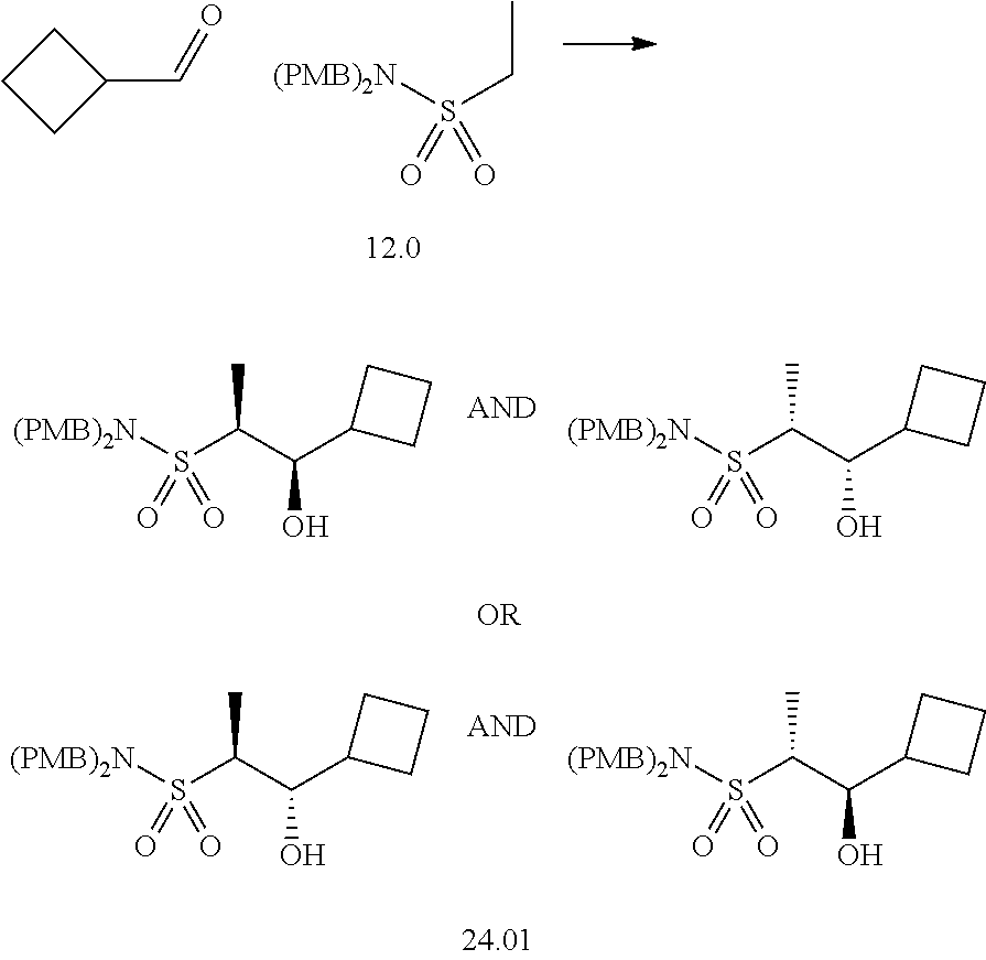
[(PMB)2N]S(CC)(=O)=O.C1CC(C=O)C1.[(PMB)2N]S(C(C(C1CCC1)O)C)(=O)=O.[(PMB)2N]S(C(C(C1CCC1)O)C)(=O)=O.[(PMB)2N]S(C(C(C1CCC1)O)C)(=O)=O.[(PMB)2N]S(C(C(C1CCC1)O)C)(=O)=O
